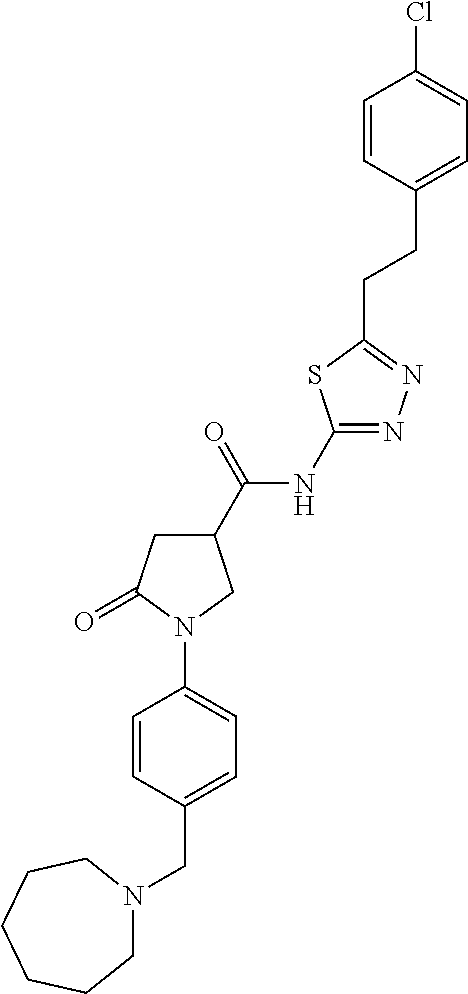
C(C1=CC=C(N2C(=O)CC(C(NC3=NN=C(CCC4=CC=C(Cl)C=C4)S3)=O)C2)C=C1)N1CCCCCC1
